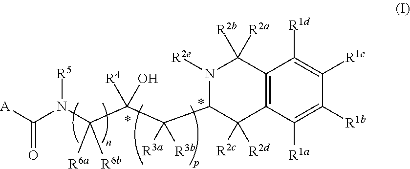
C12=C(C([R1a])=C([R1b])C([R1c])=C1[R1d])C([R2c])([R2d])C(C(C(C(N(C([A])=O)[R5])([R6a])[R6b])(O)[R4])([R3a])[R3b])N([R2e])C2([R2a])[R2b]
